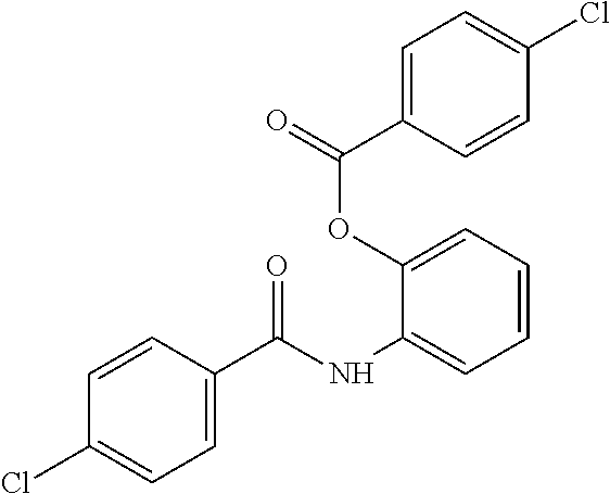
C1=CC(C(NC2=CC=CC=C2OC(=O)C2=CC=C(Cl)C=C2)=O)=CC=C1Cl
